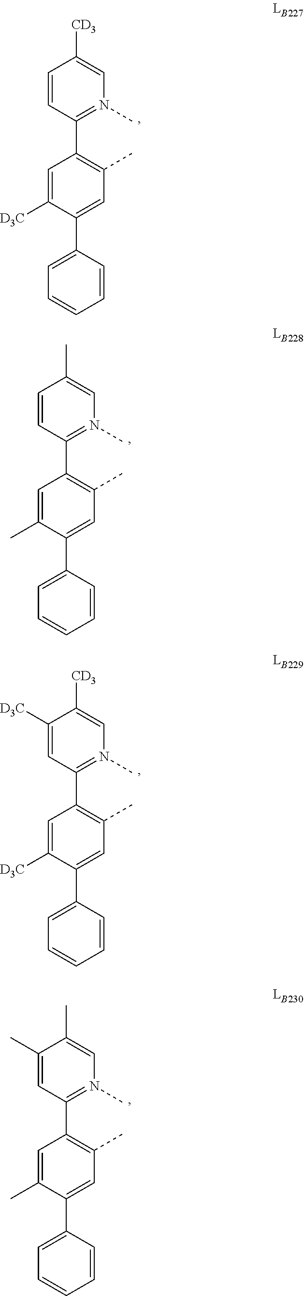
C1(C2=C(C)C=C(C3=CC=CC=C3)C([D3C])=C2)=N(C)C=C([CD3])C=C1.C1(C2=C(C)C=C(C3=CC=CC=C3)C(C)=C2)=N(C)C=C(C)C=C1.C1(C2=C(C)C=C(C3=CC=CC=C3)C([D3C])=C2)=N(C)C=C([CD3])C([D3C])=C1.C1(C2=C(C)C=C(C3=CC=CC=C3)C(C)=C2)=N(C)C=C(C)C(C)=C1
